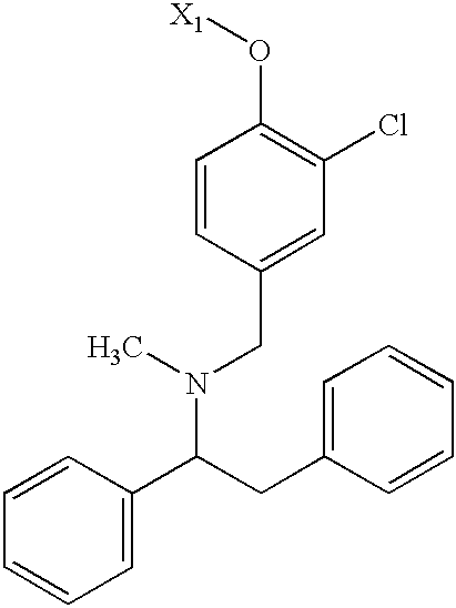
C1=CC(CN(C(C2=CC=CC=C2)CC2=CC=CC=C2)C)=CC(Cl)=C1O[X1]
